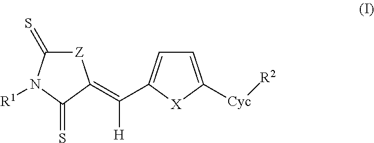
[Z]1C(=S)N([R1])C(=S)C1=C([H])C1=CC=C([Cyc][R2])[X]1
